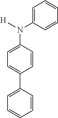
C1=CC=C(N(C2=CC=C(C3=CC=CC=C3)C=C2)[H])C=C1
